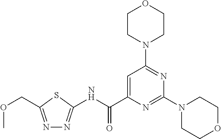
C1CN(C2=NC(N3CCOCC3)=NC(C(NC3=NN=C(COC)S3)=O)=C2)CCO1
